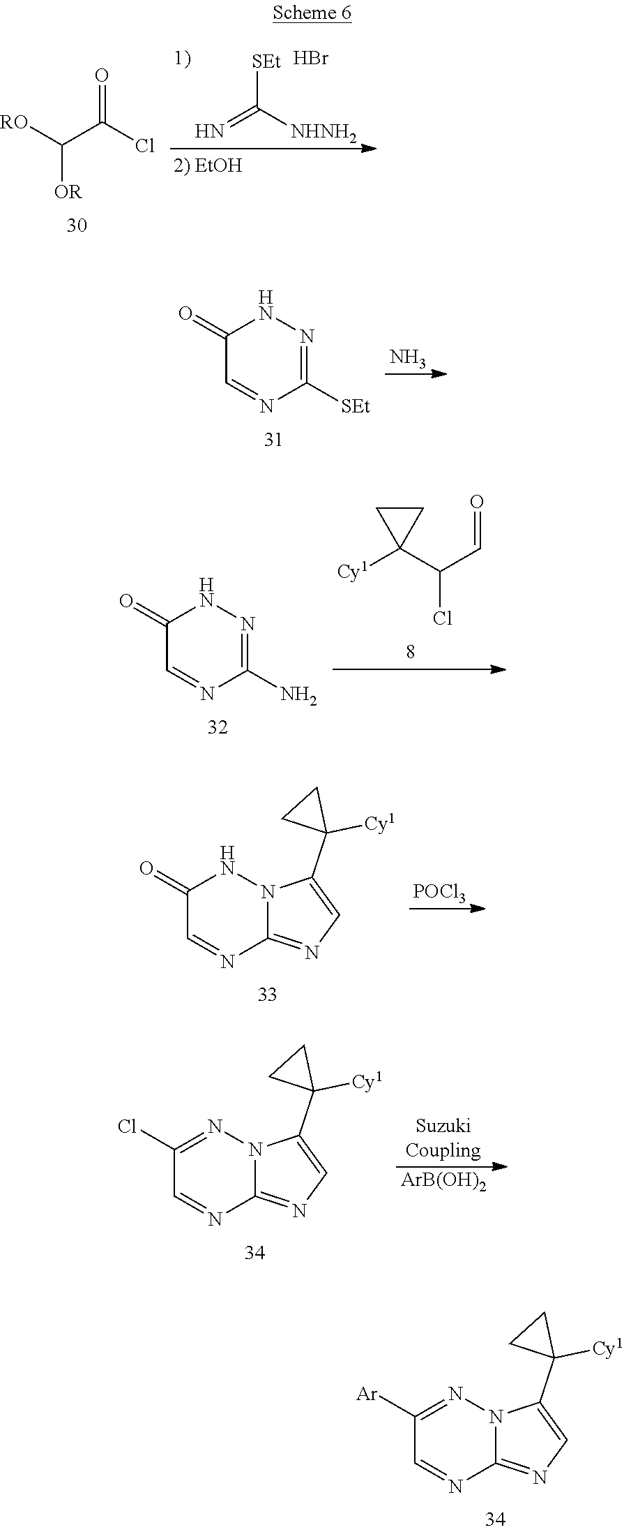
N=C([NHNH2])[SEt].Br.[RO]C(C(Cl)=O)[OR].N.C1=NC([SEt])=NNC1=O.[Cy1]C1(C(C=O)Cl)CC1.C1=NC(N)=NNC1=O.[POCl3].C1=NC2=NC=C(C3([Cy1])CC3)N2NC1=O.C1=NC2=NC=C(C3([Cy1])CC3)N2N=C1[Ar].[SuzukiCoupling].C1=NC2=NC=C(C3([Cy1])CC3)N2N=C1Cl.[ArB(OH)2]
